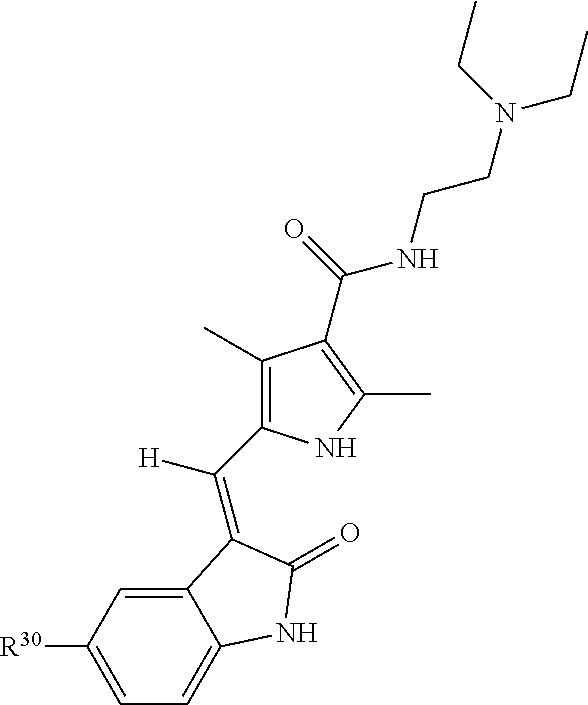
C12=CC([R30])=CC=C1NC(=O)C2=C(C1=C(C)C(C(=O)NCCN(CC)CC)=C(C)N1)[H]
